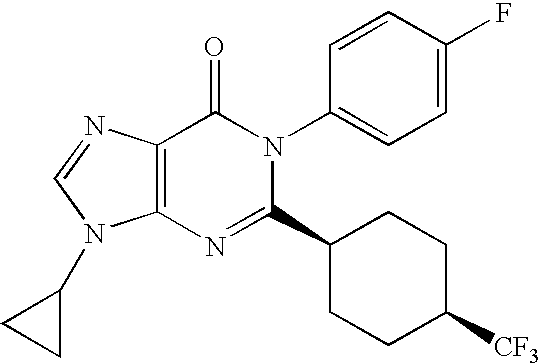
C12=C(N=C(C3CCC([CF3])CC3)N(C3=CC=C(F)C=C3)C1=O)N(C1CC1)C=N2
